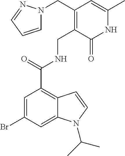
N1C(C)=CC(CN2C=CC=N2)=C(CNC(C2=C3C(=CC(Br)=C2)N(C(C)C)C=C3)=O)C1=O
